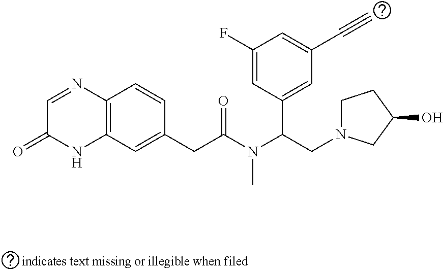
C1(F)=CC(C(N(C(CC2=CC3=C(C=C2)N=CC(=O)N3)=O)C)CN2CCC(O)C2)=CC(C#C)=C1
